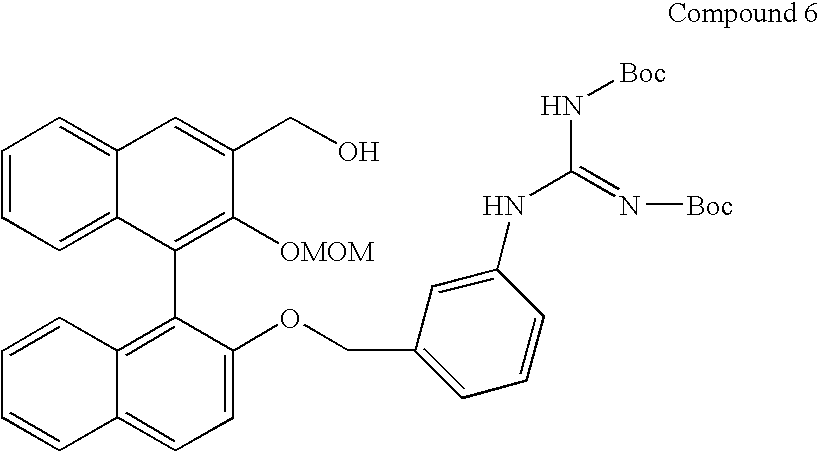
C1=CC=C2C(=C1)C=C(CO)C([OMOM])=C2C1=C2C(=CC=C1OCC1=CC=CC(NC(=N[Boc])N[Boc])=C1)C=CC=C2
